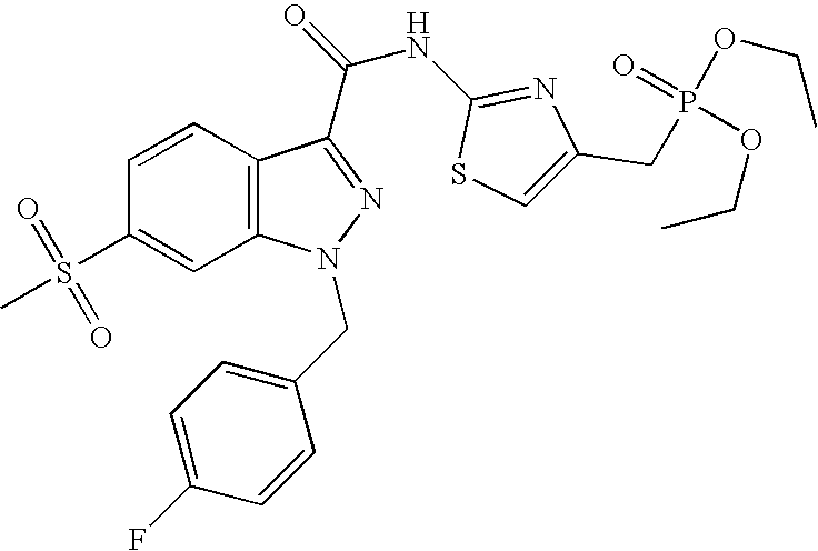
C12=C(C=CC(S(C)(=O)=O)=C1)C(C(NC1=NC(CP(OCC)(=O)OCC)=CS1)=O)=NN2CC1=CC=C(F)C=C1
